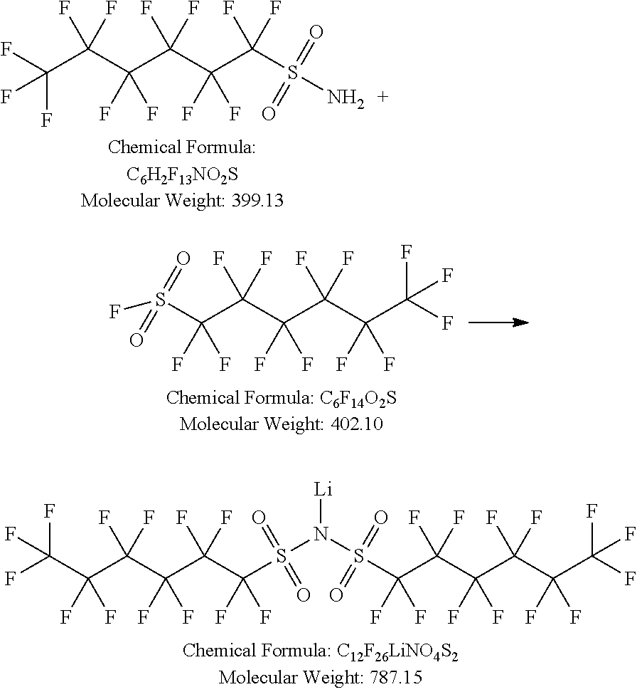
NS(C(F)(C(C(C(C(C(F)(F)F)(F)F)(F)F)(F)F)(F)F)F)(=O)=O.FS(C(F)(C(C(C(C(C(F)(F)F)(F)F)(F)F)(F)F)(F)F)F)(=O)=O.[Li]N(S(C(F)(C(C(C(C(C(F)(F)F)(F)F)(F)F)(F)F)(F)F)F)(=O)=O)S(C(F)(C(C(C(C(C(F)(F)F)(F)F)(F)F)(F)F)(F)F)F)(=O)=O
